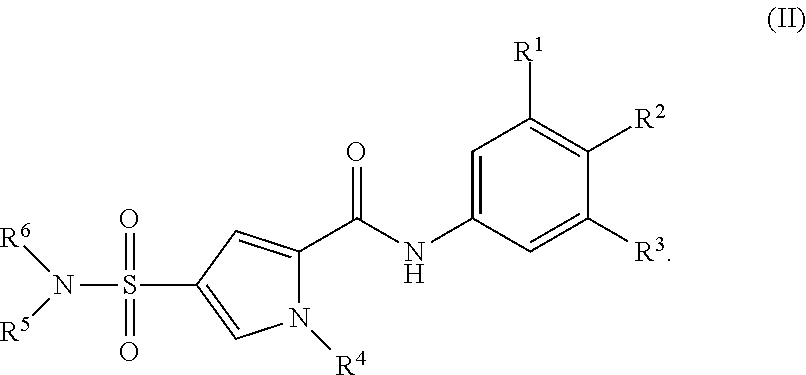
[R5]N(S(C1=CN([R4])C(C(NC2=CC([R1])=C([R2])C([R3])=C2)=O)=C1)(=O)=O)[R6]
